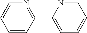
C1=CC=CC(C2=CC=CC=N2)=N1
